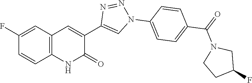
C12=C(C=C(F)C=C1)C=C(C1=CN(C3=CC=C(C(=O)N4CCC(F)C4)C=C3)N=N1)C(=O)N2
